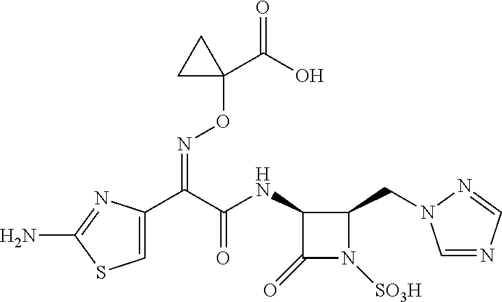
C1(NC(C(C2=CSC(N)=N2)=NOC2(C(=O)O)CC2)=O)C(=O)N([SO3H])C1CN1C=NC=N1
